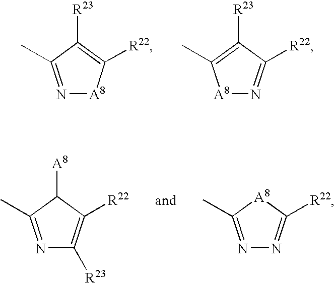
N1=C(C)C([R23])=C([R22])[A8]1.[A8]1N=C([R22])C([R23])=C1C.N1=C(C)C([A8])C([R22])=C1[R23].N1=C(C)[A8]C([R22])=N1
